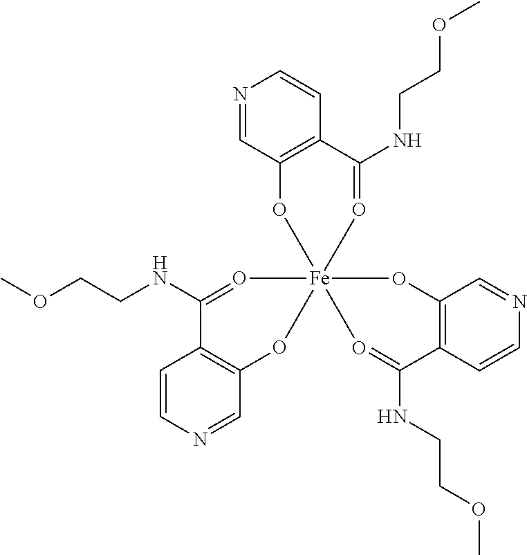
C1=CN=CC2=C1C(NCCOC)=O[Fe]13(O2)(OC2=C(C=CN=C2)C(NCCOC)=O1)O=C(NCCOC)C1=C(C=NC=C1)O3
